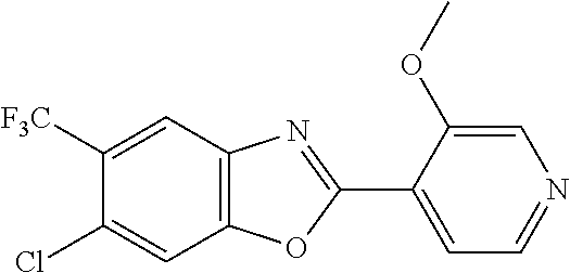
C1([F3C])=CC2=C(C=C1Cl)OC(C1=CC=NC=C1OC)=N2
